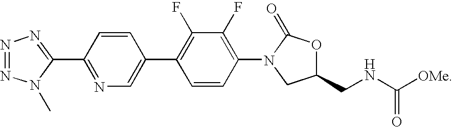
O1C(=O)N(C2=C(F)C(F)=C(C3=CN=C(C4=NN=NN4C)C=C3)C=C2)CC1CNC([OMe])=O
